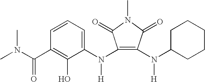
C1=CC=C(N(C2=C(N(C3CCCCC3)[H])C(=O)N(C)C2=O)[H])C(O)=C1C(N(C)C)=O
